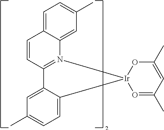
C1=C2C(=CC(C)=C1)N1=C(C=C2)C2=CC(C)=CC=C2[Ir]12O=C(C)C=C(C)O2
